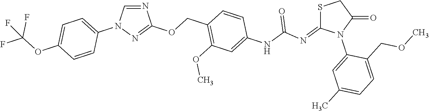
N1=CN(C2=CC=C(OC(F)(F)F)C=C2)N=C1OCC1=C(OC)C=C(NC(N=C2SCC(=O)N2C2=CC(C)=CC=C2COC)=O)C=C1
